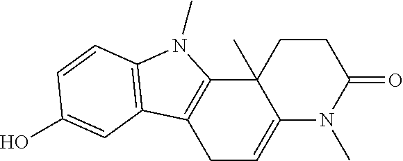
C1C=C2C(C)(C3=C1C1=C(N3C)C=CC(O)=C1)CCC(=O)N2C
